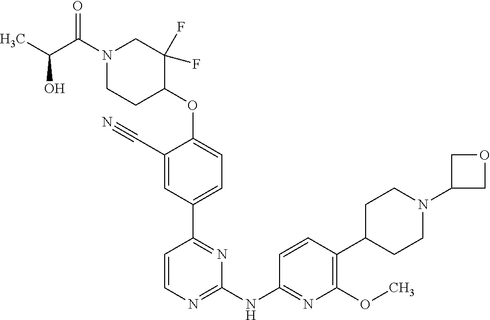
C1(C#N)=CC(C2=NC(NC3=NC(OC)=C(C4CCN(C5COC5)CC4)C=C3)=NC=C2)=CC=C1OC1C(F)(F)CN(C(C(C)O)=O)CC1
